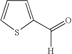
C1=C(C(=O)[H])SC=C1
